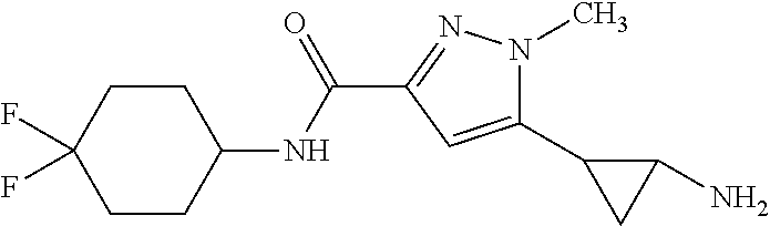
C1(C2CC2N)=CC(C(NC2CCC(F)(F)CC2)=O)=NN1C
